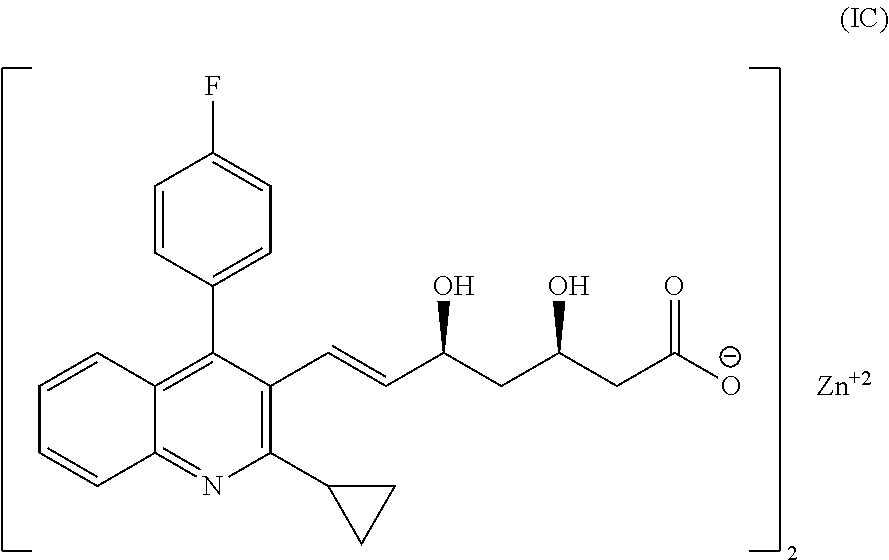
C12=C(C3=CC=C(F)C=C3)C(C=CC(CC(O)CC([O-])=O)O)=C(C3CC3)N=C1C=CC=C2.[Zn]
